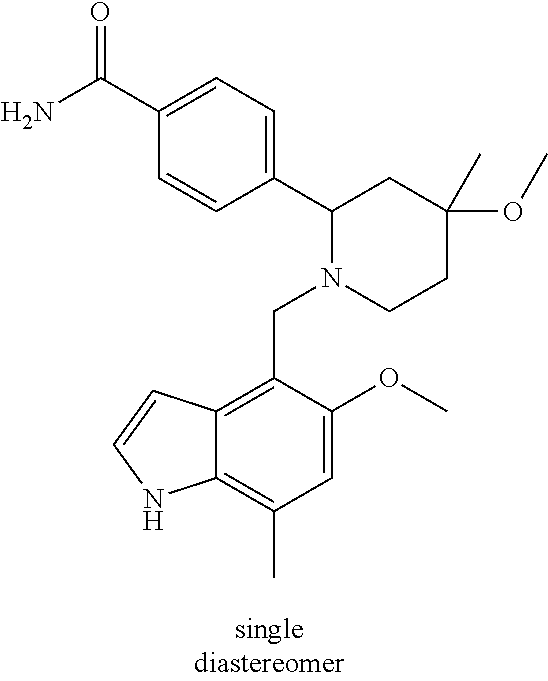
C(C1=C2C(=C(C)C=C1OC)NC=C2)N1CCC(C)(OC)CC1C1=CC=C(C(N)=O)C=C1
